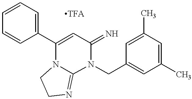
C1(C2=CC(=N)N(CC3=CC(C)=CC(C)=C3)C3=NCCN23)=CC=CC=C1
